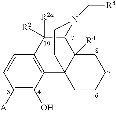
C1([A])=C(O)C2=C(C=C1)C([R2a])([R2])C1C3([R4])C2(CCCC3)CCN1C[R3]
